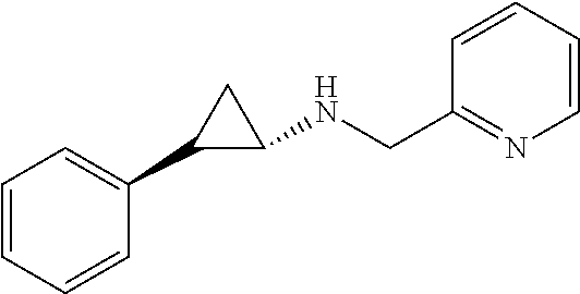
C1=CC=CC(C2C(NCC3=NC=CC=C3)C2)=C1
